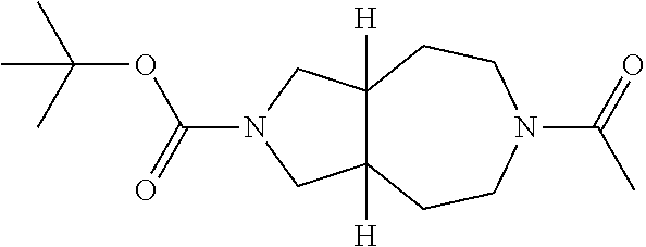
C12([H])C([H])(CN(C(=O)OC(C)(C)C)C1)CCN(C(=O)C)CC2
